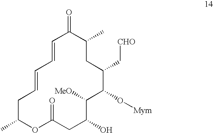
C1=CC=CCC(C)OC(=O)CC(O)C([MeO])C(O[Mym])C(C[CHO])CC(C)C1=O
